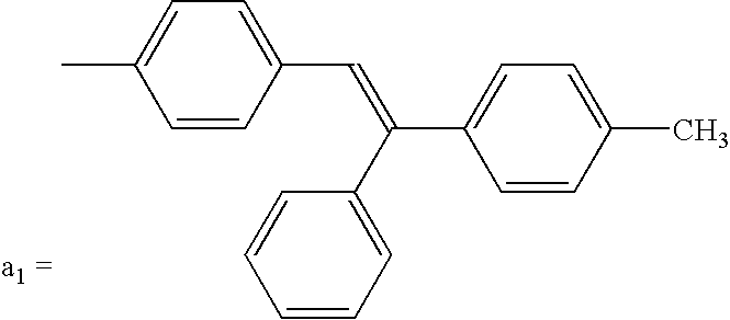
CC1=CC=C(C=C(C2=CC=C(C)C=C2)C2=CC=CC=C2)C=C1
